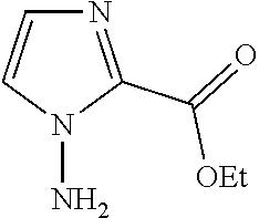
N1=C(C(=O)[OEt])N(N)C=C1
